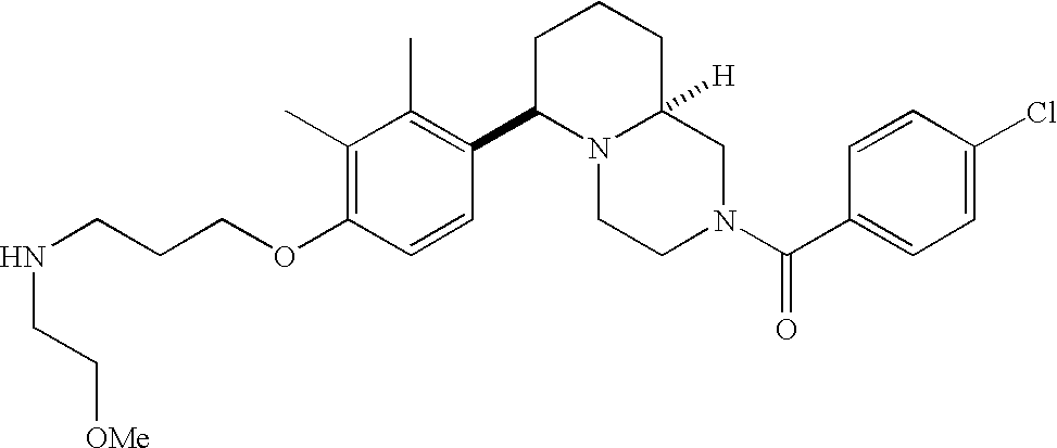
C(CCOC1=C(C)C(C)=C(C2N3C([H])(CCC2)CN(C(C2=CC=C(Cl)C=C2)=O)CC3)C=C1)NCC[OMe]
